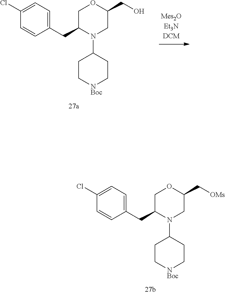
C1=C(Cl)C=CC(CC2N(C3CC[NBoc]CC3)CC(C[OMs])OC2)=C1.C1=C(Cl)C=CC(CC2N(C3CC[NBoc]CC3)CC(CO)OC2)=C1
